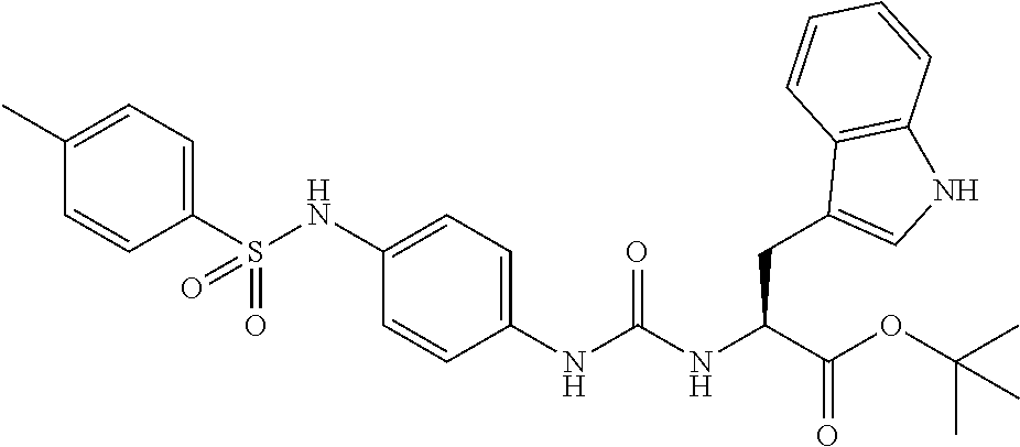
C1(S(NC2=CC=C(NC(NC(C(OC(C)(C)C)=O)CC3=CNC4=C3C=CC=C4)=O)C=C2)(=O)=O)=CC=C(C)C=C1
